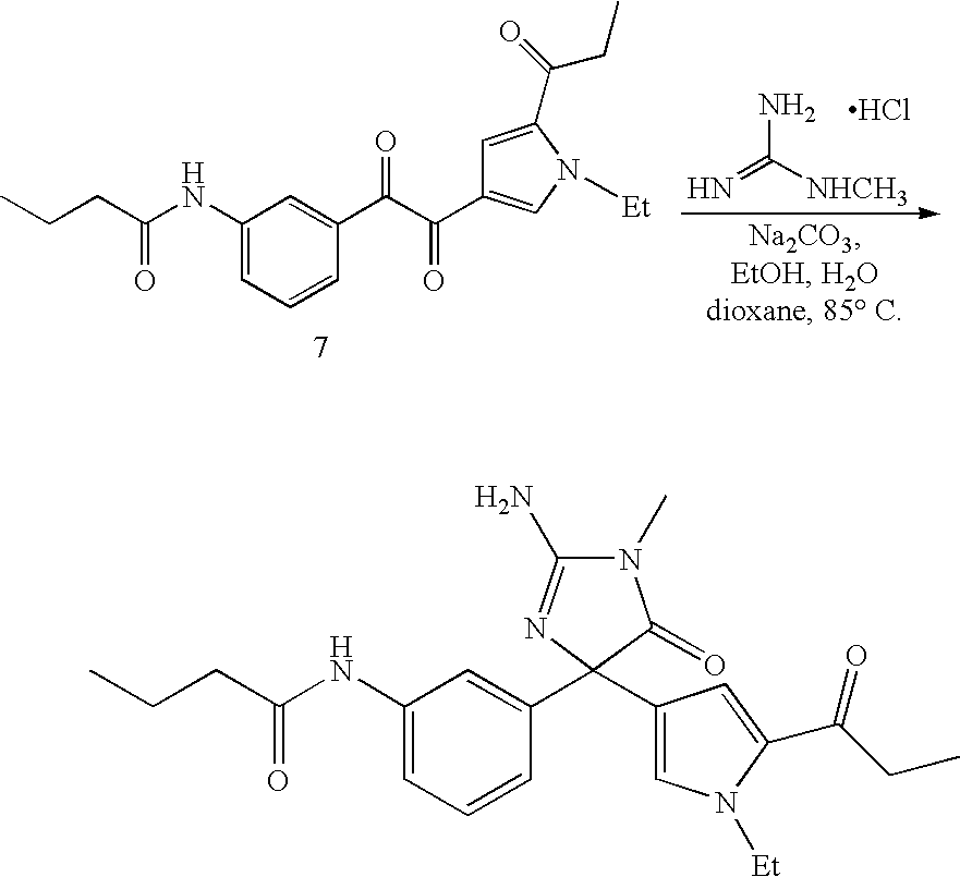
N=C([NHCH3])N.Cl.C1(NC(CCC)=O)=CC=CC(C(C(C2=CN([Et])C(C(CC)=O)=C2)=O)=O)=C1.C1(NC(CCC)=O)=CC=CC(C2(C3=CN([Et])C(C(CC)=O)=C3)N=C(N)N(C)C2=O)=C1
